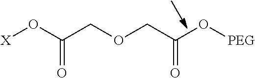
[X]OC(COCC(O[PEG])=O)=O
